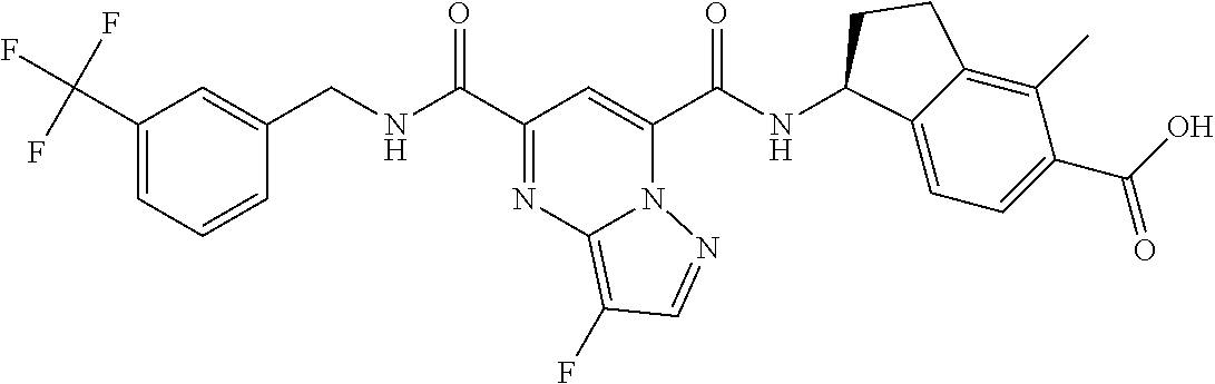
C1=CC=C(C(F)(F)F)C=C1CNC(C1=NC2=C(F)C=NN2C(C(NC2C3=CC=C(C(=O)O)C(C)=C3CC2)=O)=C1)=O
